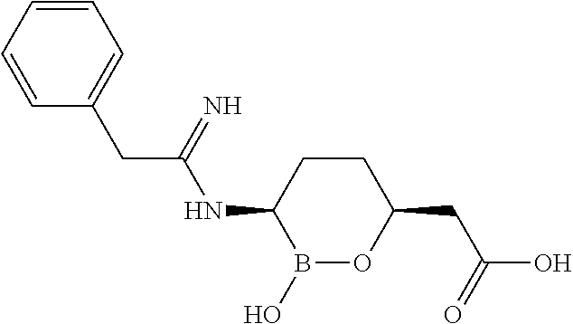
B1(O)OC(CC(O)=O)CCC1NC(CC1=CC=CC=C1)=N
